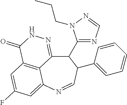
C12=C3C=C(F)C=C1N=CC(C1=CC=CC=C1)C(C1=NC=NN1CCC)C2=NNC3=O
